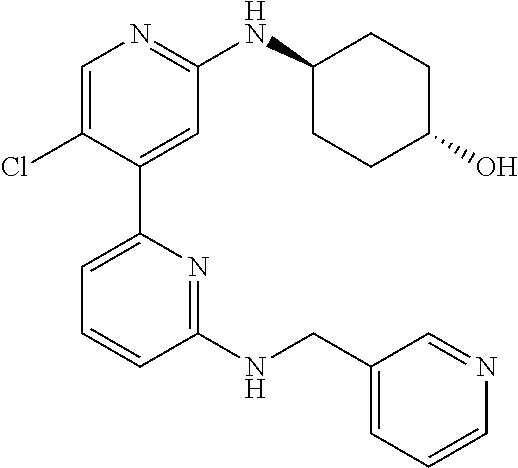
C1=C(Cl)C(C2=CC=CC(NCC3=CC=CN=C3)=N2)=CC(NC2CCC(O)CC2)=N1
